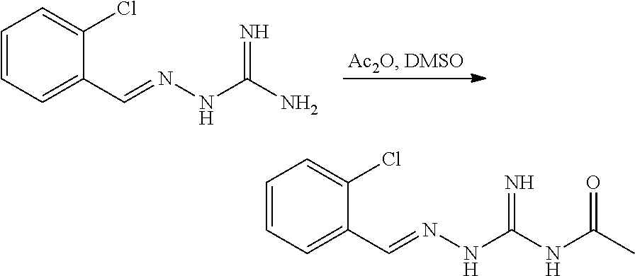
C1=CC=C(C=NNC(N)=N)C(Cl)=C1.C1=CC=C(C=NNC(NC(C)=O)=N)C(Cl)=C1
